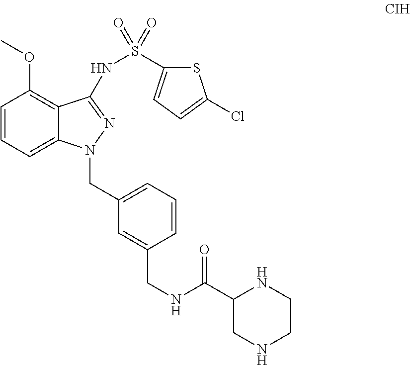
C1=CC=C2C(=C1OC)C(NS(=O)(=O)C1=CC=C(Cl)S1)=NN2CC1=CC=CC(CNC(C2CNCCN2)=O)=C1
